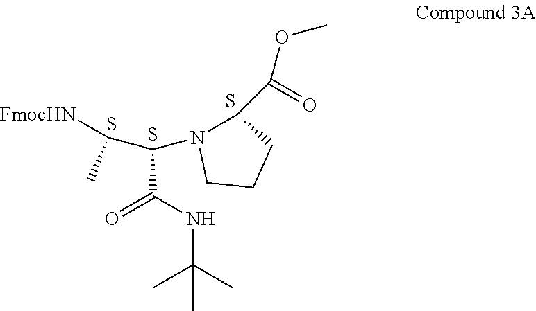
C(C(NC(C)(C)C)=O)(N1C(C(OC)=O)CCC1)C([FmocHN])C.S.S.S
